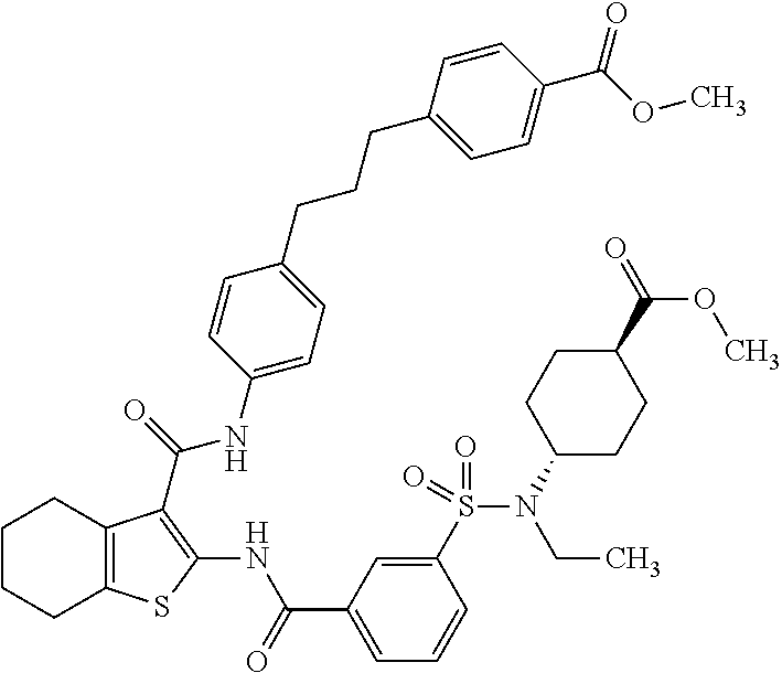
C1CCC2=C(C1)C(C(=O)NC1=CC=C(CCCC3=CC=C(C(OC)=O)C=C3)C=C1)=C(NC(C1=CC=CC(S(N(C3CCC(C(=O)OC)CC3)CC)(=O)=O)=C1)=O)S2
